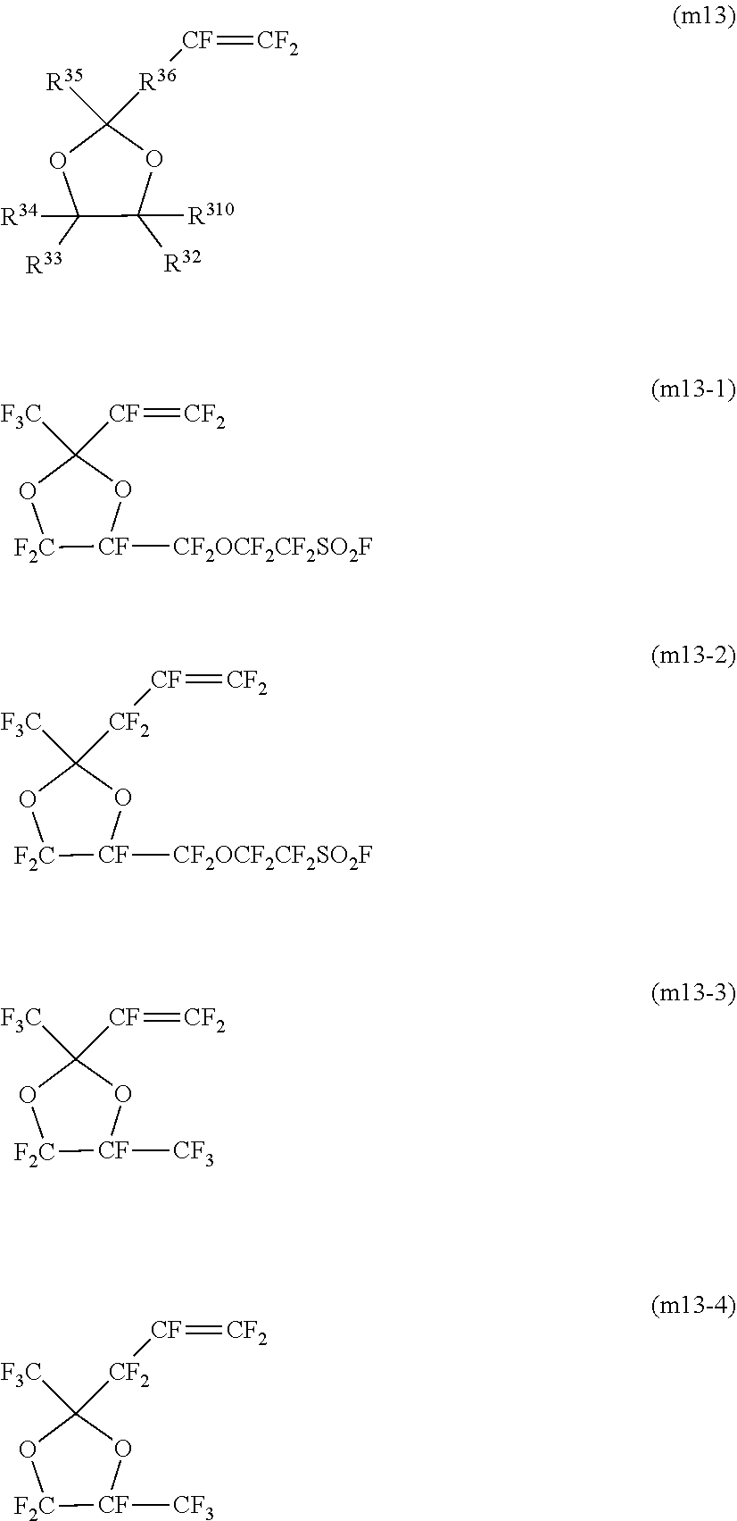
O1C([R33])([R34])C([R32])([R310])OC1([R35])[R36][CF]=[CF2].O1[F2C][CF]([CF2OCF2CF2SO2F])OC1([F3C])[CF]=[CF2].O1[F2C][CF]([CF2OCF2CF2SO2F])OC1([F3C])[CF2][CF]=[CF2].O1[F2C][CF]([CF3])OC1([F3C])[CF]=[CF2].O1[F2C][CF]([CF3])OC1([F3C])[CF2][CF]=[CF2]
